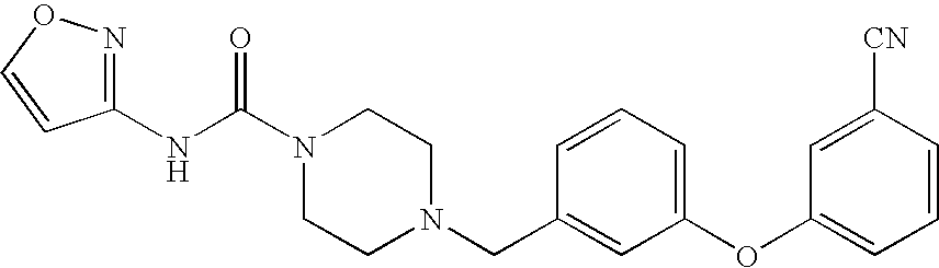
N(C(N1CCN(CC2=CC(OC3=CC=CC([CN])=C3)=CC=C2)CC1)=O)C1=NOC=C1
